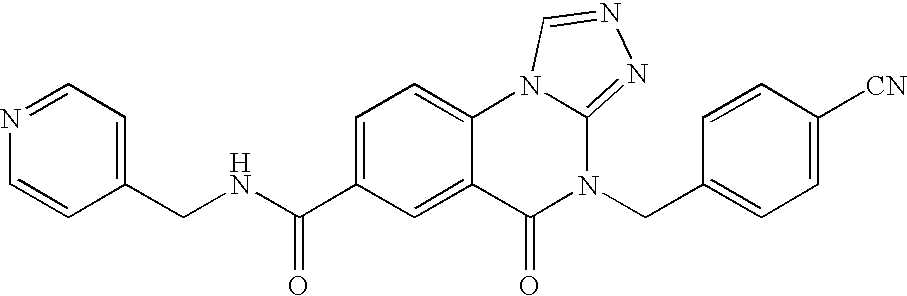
C1(CNC(C2=CC=C3C(=C2)C(=O)N(CC2=CC=C([CN])C=C2)C2=NN=CN32)=O)=CC=NC=C1
